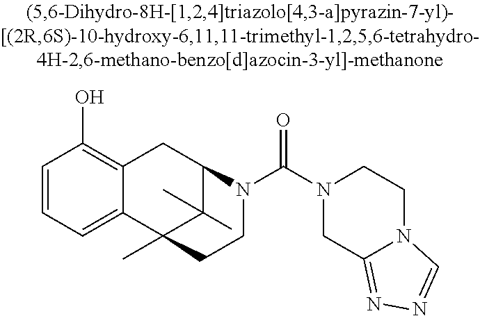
C1=CC=C2C(=C1O)CC1C(C)(C)C2(C)CCN1C(N1CC2=NN=CN2CC1)=O
